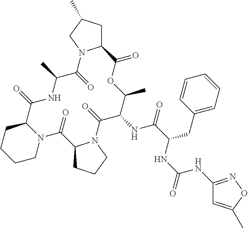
C1N2C(CCC1)C(=O)NC(C)C(=O)N1C(CC(C)C1)C(=O)OC(C)C(NC(=O)C(CC1=CC=CC=C1)NC(NC1=NOC(C)=C1)=O)C(=O)N1C(C2=O)CCC1
